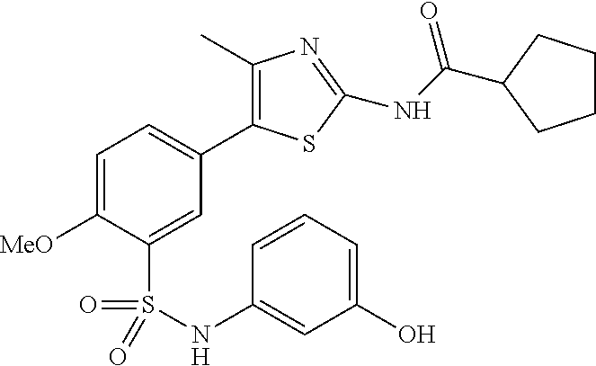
C1=C([MeO])C(S(=O)(=O)NC2=CC(O)=CC=C2)=CC(C2=C(C)N=C(NC(=O)C3CCCC3)S2)=C1
